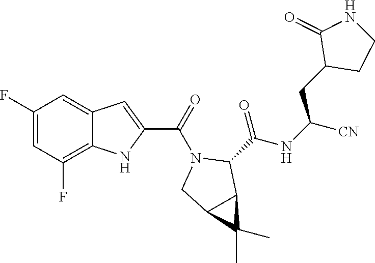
C1(F)=CC(F)=C2C(=C1)C=C(C(=O)N1CC3C(C1C(NC([CN])CC1CCNC1=O)=O)C3(C)C)N2
